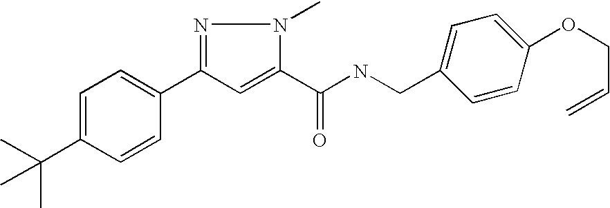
C1=C(C(C)(C)C)C=CC(C2=NN(C)C(C(NCC3=CC=C(OCC=C)C=C3)=O)=C2)=C1
